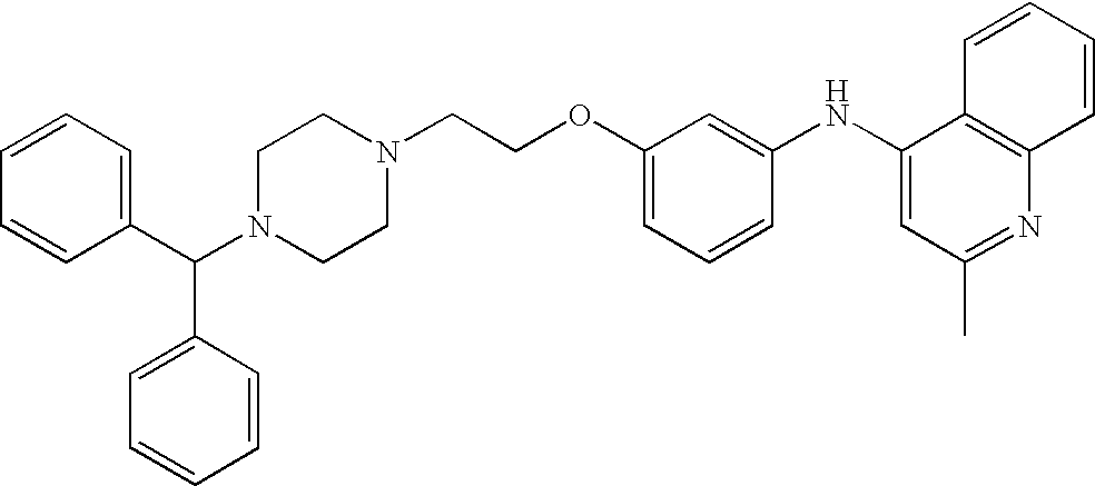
C1(NC2=CC(C)=NC3=C2C=CC=C3)=CC(OCCN2CCN(C(C3=CC=CC=C3)C3=CC=CC=C3)CC2)=CC=C1
